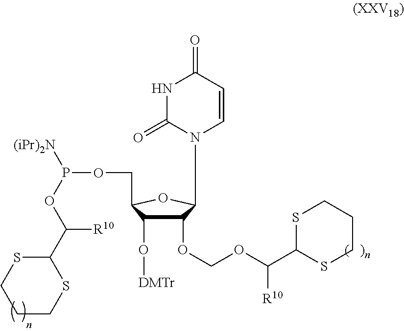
C1(OCOC(C2SCCCS2)[R10])C(O[DMTr])C(COP([(iPr)2N])OC(C2SCCCS2)[R10])OC1N1C=CC(=O)NC1=O
